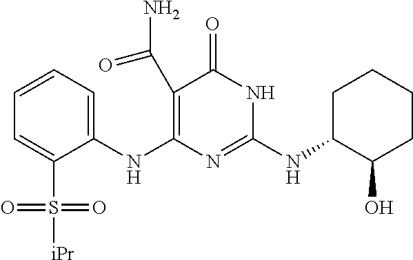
C1(C(N)=O)=C(NC2=CC=CC=C2S([iPr])(=O)=O)N=C(NC2C(O)CCCC2)NC1=O
